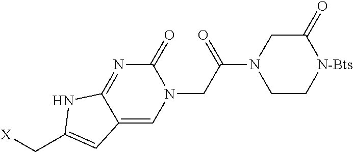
C1C[N-Bts]C(=O)CN1C(CN1C(=O)N=C2C(=C1)C=C(C[X])N2)=O
